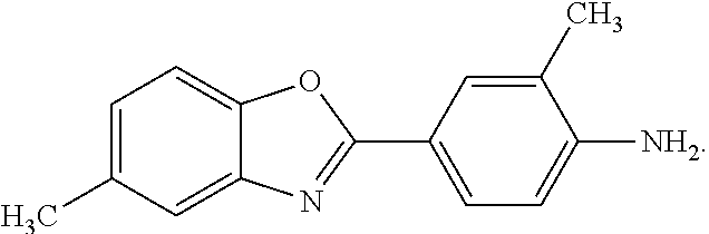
C1=C(C)C=C2C(=C1)OC(C1=CC=C([NH2])C(C)=C1)=N2
